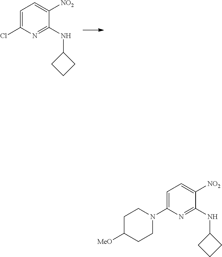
C1=C(Cl)N=C(NC2CCC2)C([NO2])=C1.C1=C(N2CCC([MeO])CC2)N=C(NC2CCC2)C([NO2])=C1
